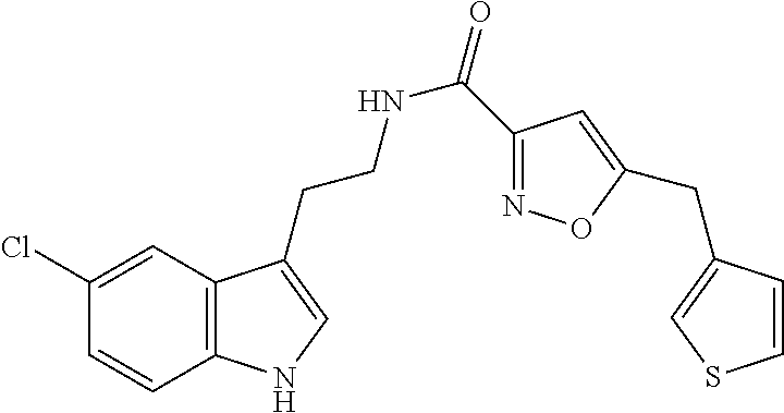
C12=C(C=C(Cl)C=C1)C(CCNC(=O)C1=NOC(CC3=CSC=C3)=C1)=CN2
